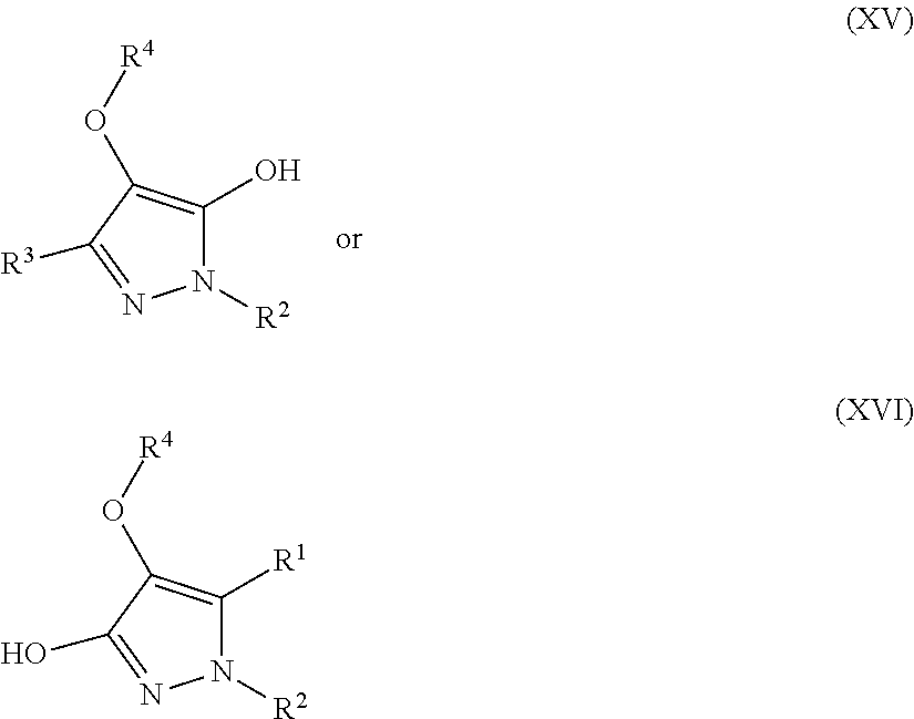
N1([R2])C(O)=C(O[R4])C([R3])=N1.N1([R2])C([R1])=C(O[R4])C(O)=N1
